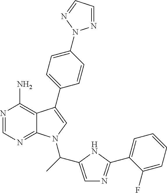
N1=CN=C2C(=C1N)C(C1=CC=C(N3N=CC=N3)C=C1)=CN2C(C1=CN=C(C2=CC=CC=C2F)N1)C
